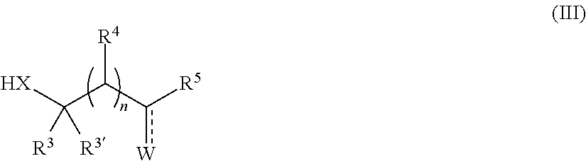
C(C([HX])([R3])[R3])(c([R5])[W])[R4]
